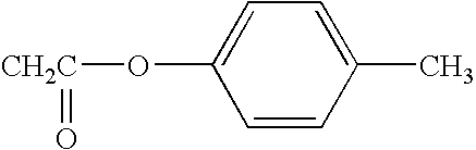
O([CH2C]=O)C1=CC=C(C)C=C1
